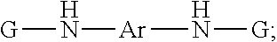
[G]N[Ar]N[G]
